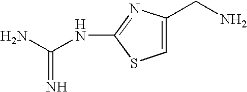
NC(NC1=NC(CN)=CS1)=N
